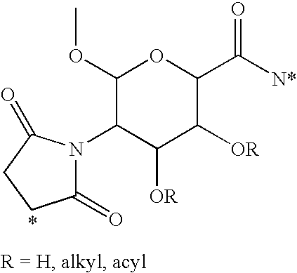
C1(=O)N(C2C(OC)OC(C([N*])=O)C([OR])C2[OR])C(=O)CC1
